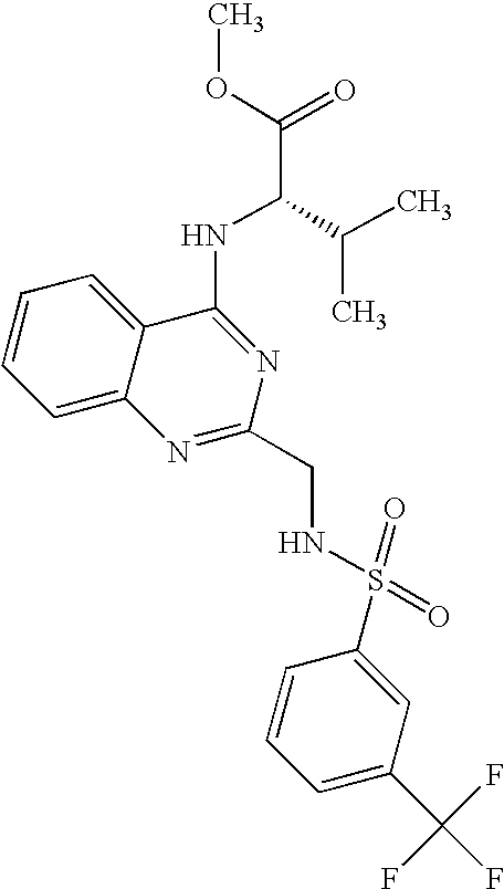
C1=CC=C2C(=C1)C(NC(C(C)C)C(=O)OC)=NC(CNS(C1=CC(C(F)(F)F)=CC=C1)(=O)=O)=N2
